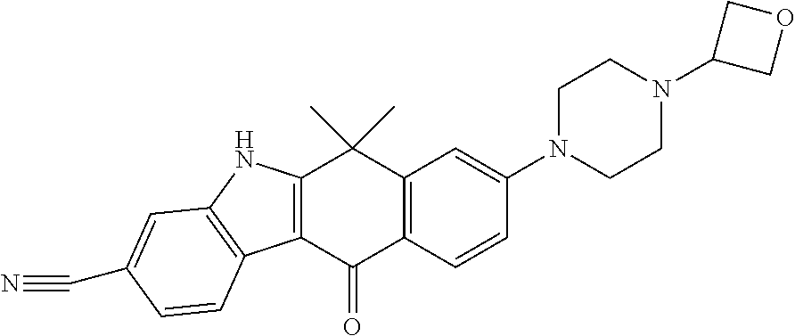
C12=C(C(=O)C3=C(C1(C)C)C=C(N1CCN(C4COC4)CC1)C=C3)C1=C(N2)C=C(C#N)C=C1
